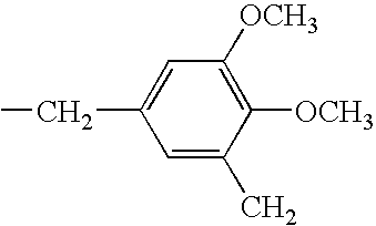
C1=C(C)C([OCH3])=C([OCH3])C=C1CC
